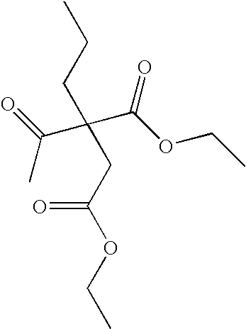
CCCC(C(C)=O)(C(OCC)=O)CC(OCC)=O
